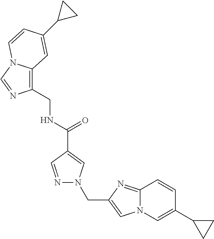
N1=CC(C(NCC2=C3N(C=N2)C=CC(C2CC2)=C3)=O)=CN1CC1=CN2C(=N1)C=CC(C1CC1)=C2
